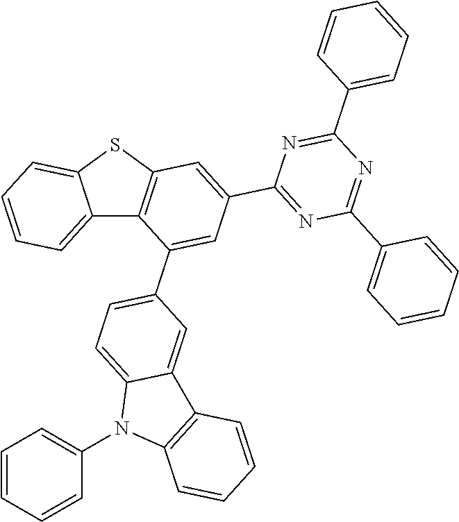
C12=CC=CC=C1SC1=C2C(C2=CC=C3C(=C2)C2=C(N3C3=CC=CC=C3)C=CC=C2)=CC(C2=NC(C3=CC=CC=C3)=NC(C3=CC=CC=C3)=N2)=C1
